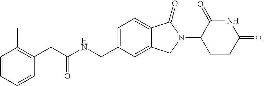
C1=C(CNC(CC2=C(C)C=CC=C2)=O)C=C2C(=C1)C(=O)N(C1CCC(=O)NC1=O)C2
